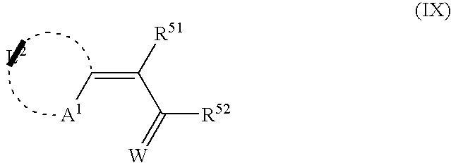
[A1]C=C([R51])C([R52])=[W]
